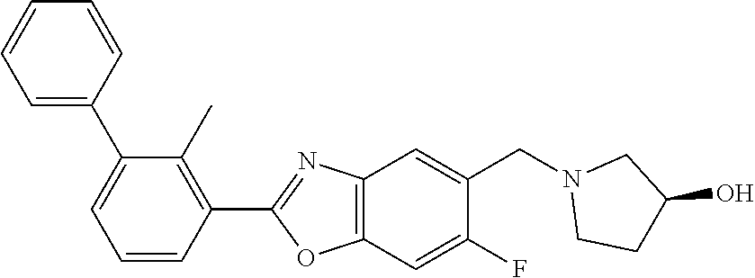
C1(C2=CC=CC=C2)=CC=CC(C2=NC3=C(O2)C=C(F)C(CN2CCC(O)C2)=C3)=C1C
